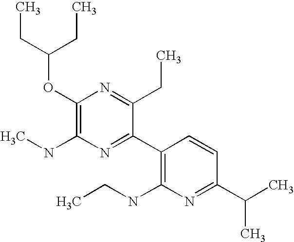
C1(OC(CC)CC)=C(NC)N=C(C2=C(NCC)N=C(C(C)C)C=C2)C(CC)=N1
